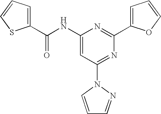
C1(C(NC2=CC(N3C=CC=N3)=NC(C3=CC=CO3)=N2)=O)=CC=CS1
